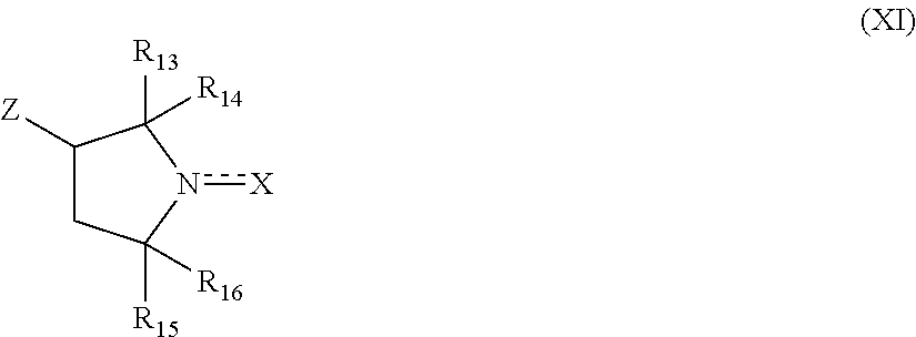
C1([Z])CC([R15])([R16])n([X])C1([R13])[R14]
